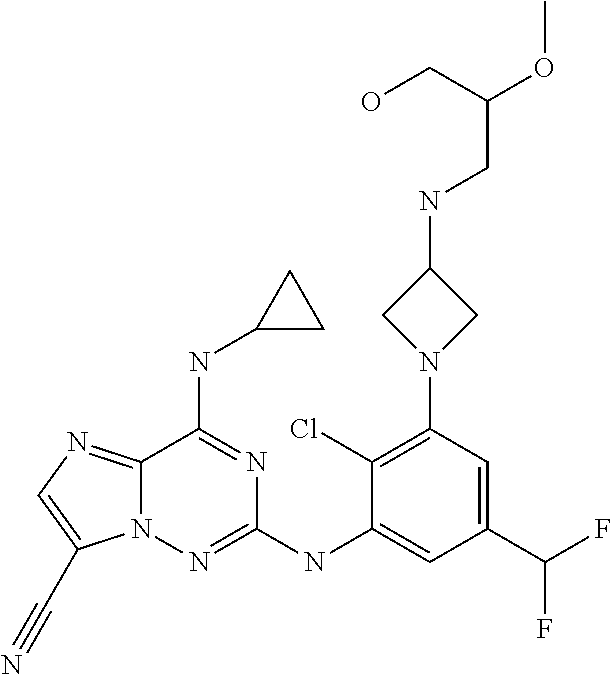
N12C(=NC=C1C#N)C(NC1CC1)=NC(NC1=CC(C(F)F)=CC(N3CC(NCC(OC)CO)C3)=C1Cl)=N2
